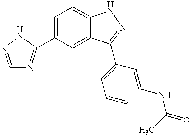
C1=NNC(C2=CC=C3C(=C2)C(C2=CC=CC(NC(C)=O)=C2)=NN3)=N1
